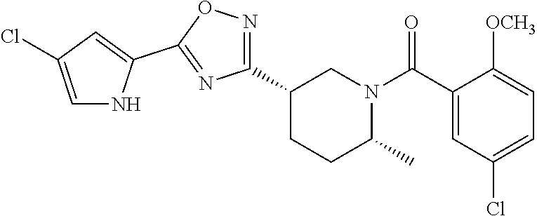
C1(C2=NOC(C3=CC(Cl)=CN3)=N2)CCC(C)N(C(C2=CC(Cl)=CC=C2[OCH3])=O)C1
